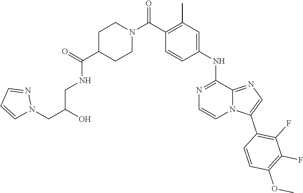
O(C)C1=C(F)C(F)=C(C2=CN=C3N2C=CN=C3NC2=CC(C)=C(C(N3CCC(C(NCC(O)CN4C=CC=N4)=O)CC3)=O)C=C2)C=C1
